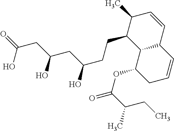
C1=CC2C(C(CCC(CC(CC(=O)O)O)O)C1C)C(OC(C(C)CC)=O)CC=C2
